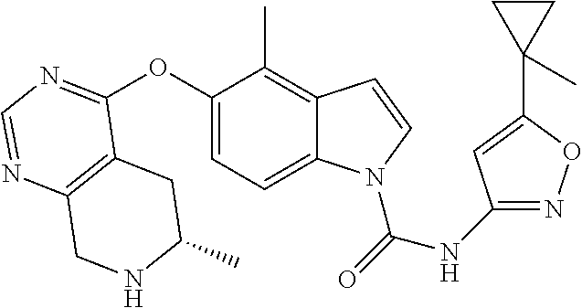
C12=C(C(OC3=CC=C4C(=C3C)C=CN4C(=O)NC3=NOC(C4(C)CC4)=C3)=NC=N1)CC(C)NC2
